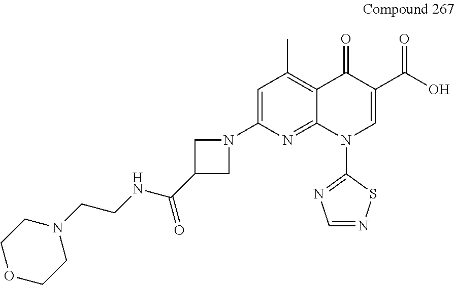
N1(C2=CC(C)=C3C(=N2)N(C2=NC=NS2)C=C(C(O)=O)C3=O)CC(C(NCCN2CCOCC2)=O)C1
